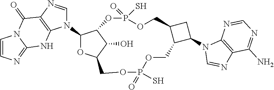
C1(N2C=NC3=C2NC2=NC=CN2C3=O)OC2C(O)C1OP(=O)(S)OCC1C(C(N3C=NC4=C3N=CN=C4N)C1)COP(S)(=O)OC2
